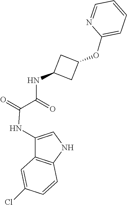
C1=CC=C(OC2CC(NC(C(=O)NC3=CNC4=C3C=C(Cl)C=C4)=O)C2)N=C1
